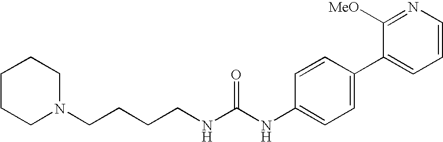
C1CCN(CCCCNC(NC2=CC=C(C3=CC=CN=C3[MeO])C=C2)=O)CC1
